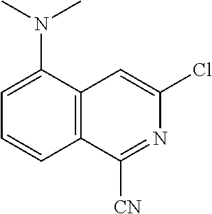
C1=CC2=C(C(N(C)C)=C1)C=C(Cl)N=C2[CN]
